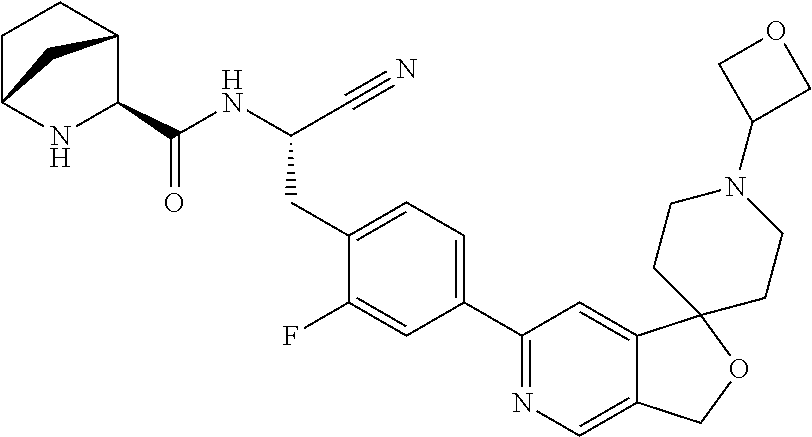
C(NC(CC1=CC=C(C2=NC=C3C(=C2)C2(OC3)CCN(C3COC3)CC2)C=C1F)C#N)(=O)C1C2CCC(N1)C2
